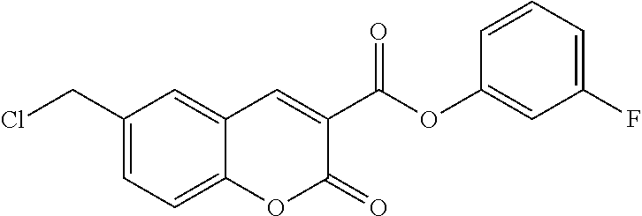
C1(CCl)=CC=C2C(=C1)C=C(C(OC1=CC(F)=CC=C1)=O)C(=O)O2
